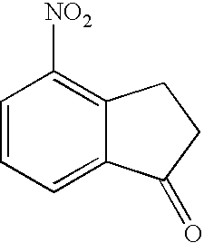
C1=CC=C2C(=C1[NO2])CCC2=O
